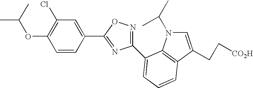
C1(OC(C)C)=C(Cl)C=C(C2=NC(C3=CC=CC4=C3N(C(C)C)C=C4CC[CO2H])=NO2)C=C1
